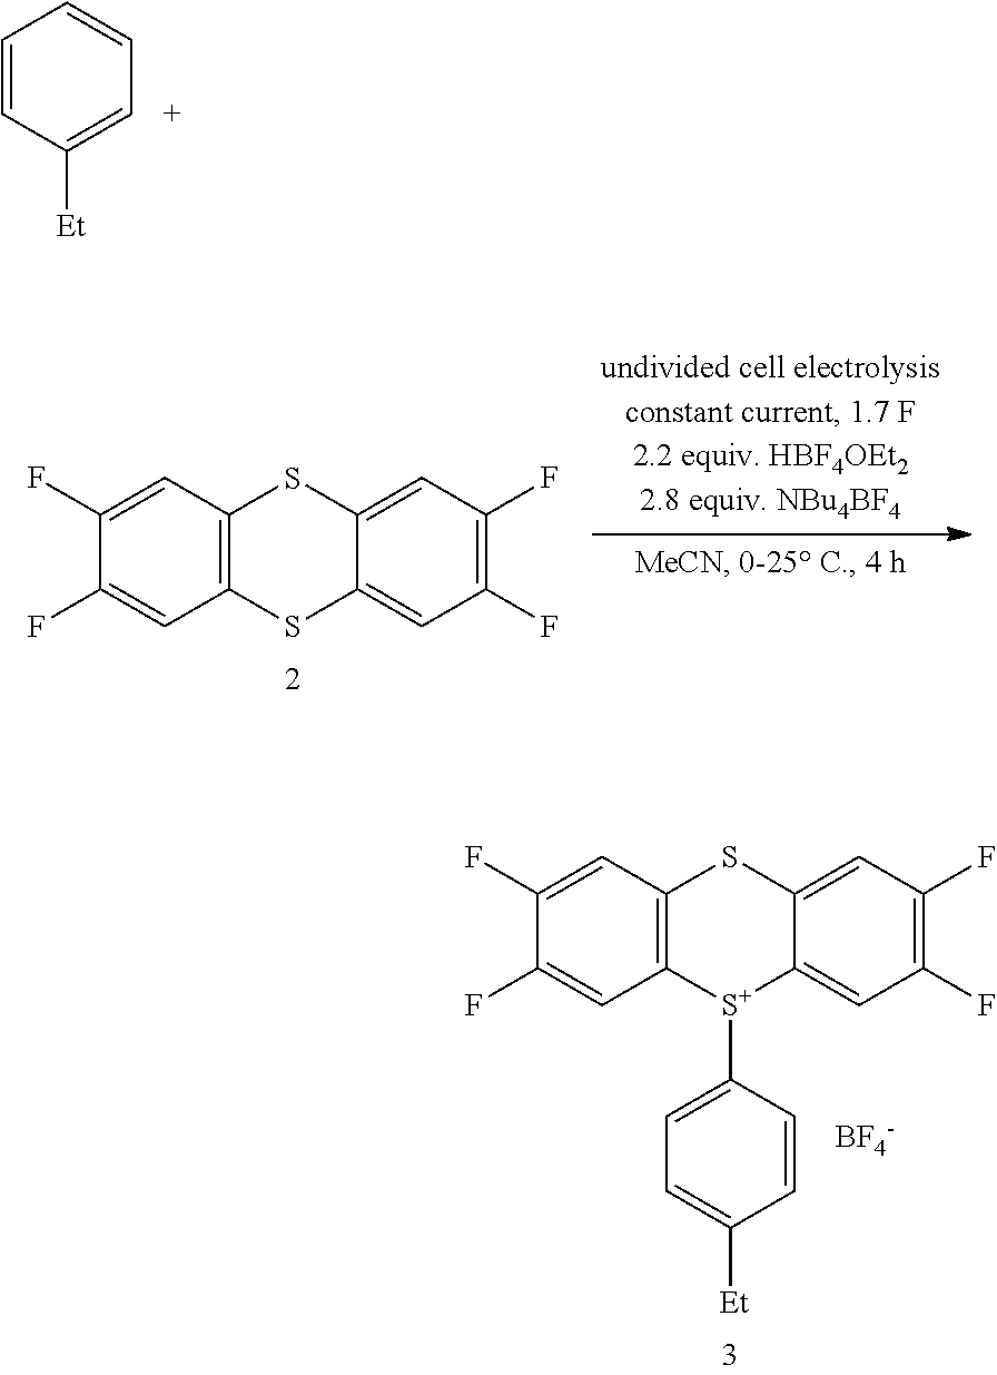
C1=CC([Et])=CC=C1.C12=C(C=C(F)C(F)=C1)SC1=CC(F)=C(F)C=C1S2.C12=C(C=C(F)C(F)=C1)SC1=CC(F)=C(F)C=C1[S+]2C1=CC=C([Et])C=C1.[BF4-]
